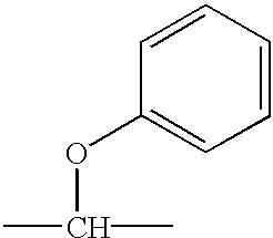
CC(C)OC1=CC=CC=C1
